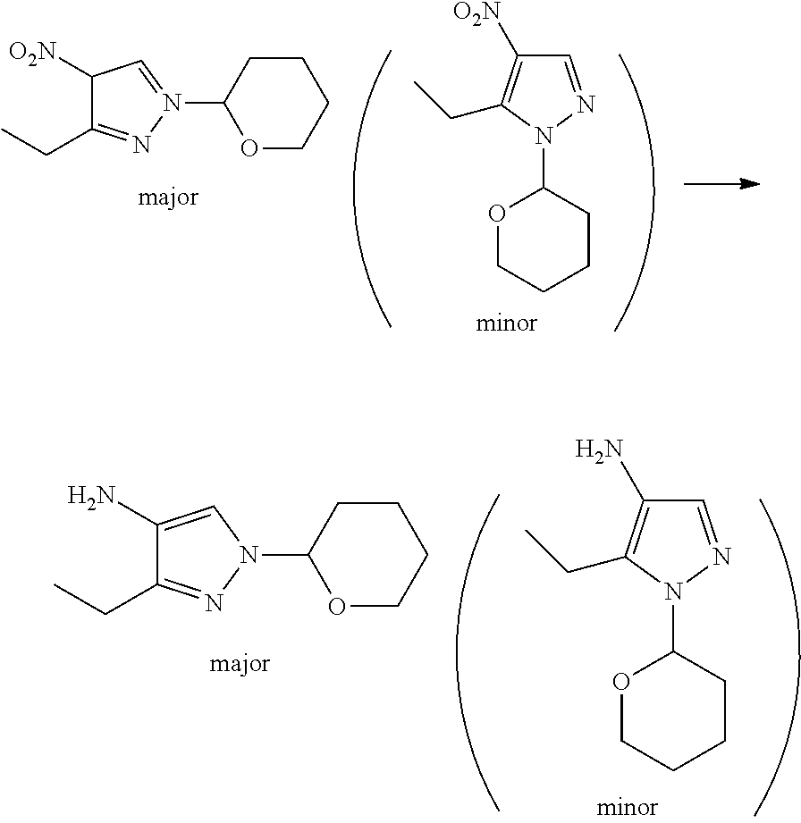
C1(N)=CN(C2OCCCC2)N=C1CC.C1=NN(C2OCCCC2)C(CC)=C1N.C1([O2N])C(CC)=NN(C2OCCCC2)=C1.C1=NN(C2OCCCC2)C(CC)=C1[O2N]
